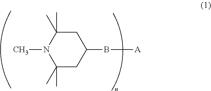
C1C(C)(C)N(C)C(C)(C)CC1B[A]
